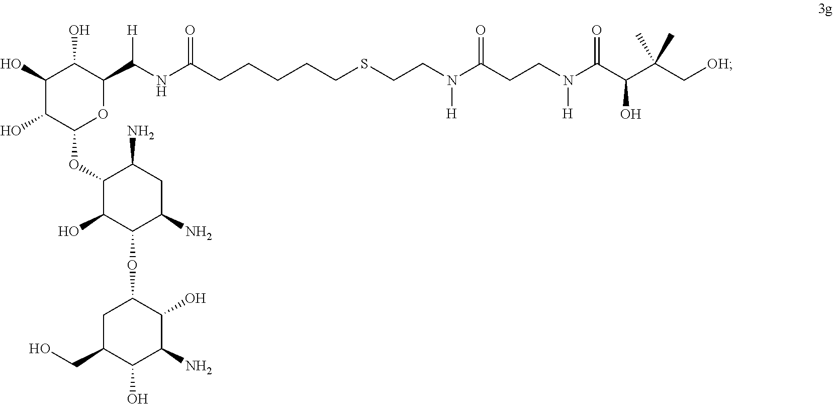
C1(O)C(O)C(OC2C(O)C(OC3CC(CO)C(O)C(N)C3O)C(N)CC2N)OC(C(NC(=O)CCCCCSCCN([H])C(=O)CCN([H])C(=O)C(C(C[OH])(C)C)O)[H])C1O
